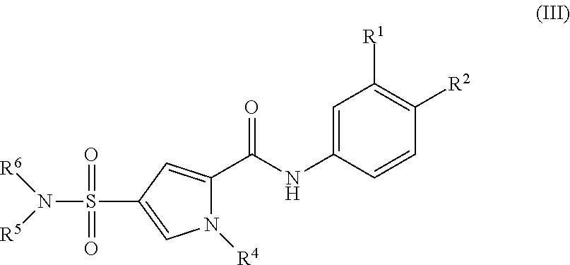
[R5]N(S(C1=CN([R4])C(C(NC2=CC([R1])=C([R2])C=C2)=O)=C1)(=O)=O)[R6]
